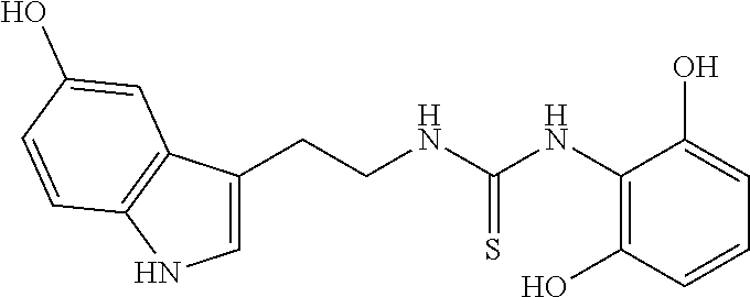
C1=C(CCNC(NC2=C(O)C=CC=C2O)=S)C2=C(N1)C=CC(O)=C2
